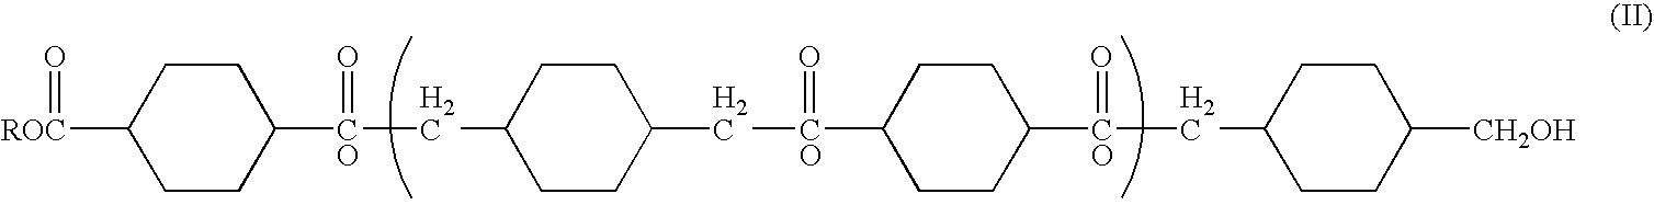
C1CC([ROC]=O)CCC1[CO](CC1CCC(C[CO](C2CCC([CO](CC3CCC([CH2OH])CC3)=O)CC2)=O)CC1)=O
